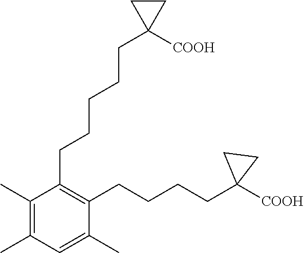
C1(CCCCCC2([COOH])CC2)=C(CCCCC2([COOH])CC2)C(C)=CC(C)=C1C
